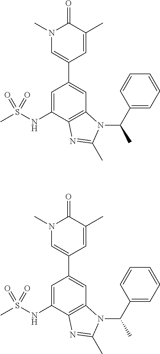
C1=C(C2=CN(C)C(=O)C(C)=C2)C=C(NS(C)(=O)=O)C2=C1N(C(C1=CC=CC=C1)C)C(C)=N2.C1=C(C2=CN(C)C(=O)C(C)=C2)C=C(NS(C)(=O)=O)C2=C1N(C(C1=CC=CC=C1)C)C(C)=N2
